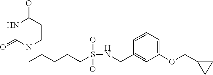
N1C(=O)N(CCCCCS(NCC2=CC(OCC3CC3)=CC=C2)(=O)=O)C=CC1=O
